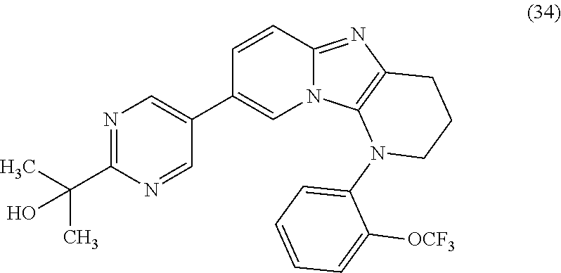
N1=C(C(C)(C)O)N=CC(C2=CN3C(=NC4=C3N(C3=CC=CC=C3[OCF3])CCC4)C=C2)=C1
